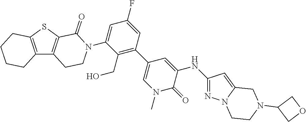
C12=C(SC3=C1CCN(C1=CC(F)=CC(C4=CN(C)C(=O)C(NC5=NN6C(=C5)CN(C5COC5)CC6)=C4)=C1CO)C3=O)CCCC2
